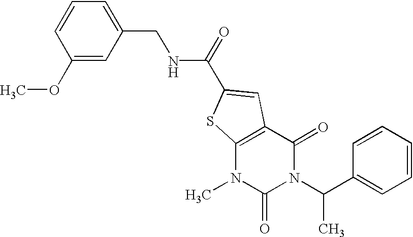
C1(OC)=CC(CNC(=O)C2=CC3=C(N(C)C(=O)N(C(C4=CC=CC=C4)C)C3=O)S2)=CC=C1
